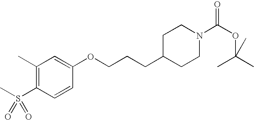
C1(C)=C(S(C)(=O)=O)C=CC(OCCCC2CCN(C(OC(C)(C)C)=O)CC2)=C1
